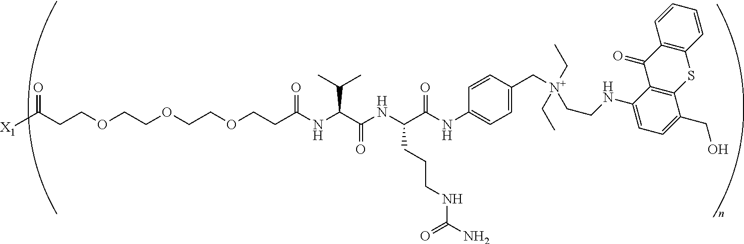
C(COCCOCCOCCC(NC(C(NC(C(NC1=CC=C(C[N+](CC)(CC)CCNC2=CC=C(CO)C3=C2C(=O)C2=C(S3)C=CC=C2)C=C1)=O)CCCNC(N)=O)=O)C(C)C)=O)C([X1])=O
